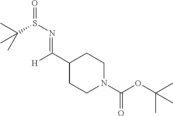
C1(C([H])=NS(=O)C(C)(C)C)CCN(C(OC(C)(C)C)=O)CC1
